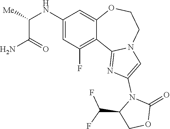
C(C(=O)N)(NC1=CC(F)=C2C(=C1)OCCN1C2=NC(N2C(C(F)F)COC2=O)=C1)[Me]
